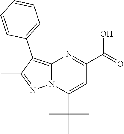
N12C(=C(C3=CC=CC=C3)C(C)=N1)N=C(C(=O)O)C=C2C(C)(C)C
